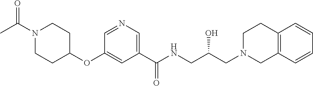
C1(OC2CCN(C(C)=O)CC2)=CC(C(NCC(CN2CCC3=C(C2)C=CC=C3)O)=O)=CN=C1
